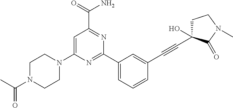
C1=C(N2CCN(C(C)=O)CC2)N=C(C2=CC=CC(C#CC3(O)CCN(C)C3=O)=C2)N=C1C(=O)N
